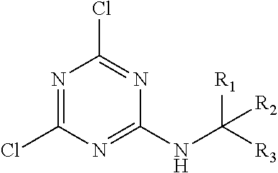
N1=C(Cl)N=C(NC([R1])([R2])[R3])N=C1Cl
